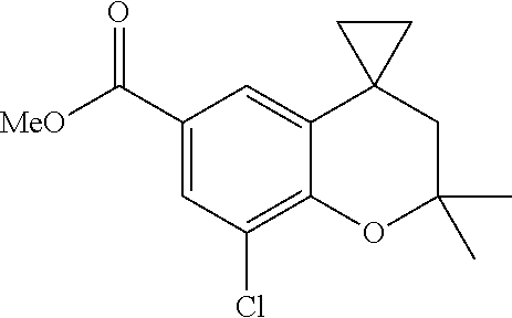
C1(C([MeO])=O)=CC(Cl)=C2C(=C1)C1(CC(C)(C)O2)CC1
